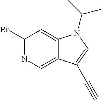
C1(Br)=NC=C2C(=C1)N(C(C)C)C=C2C#C
